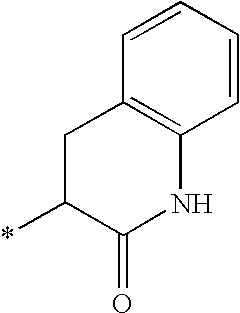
C1C(*)C(=O)NC2=C1C=CC=C2
